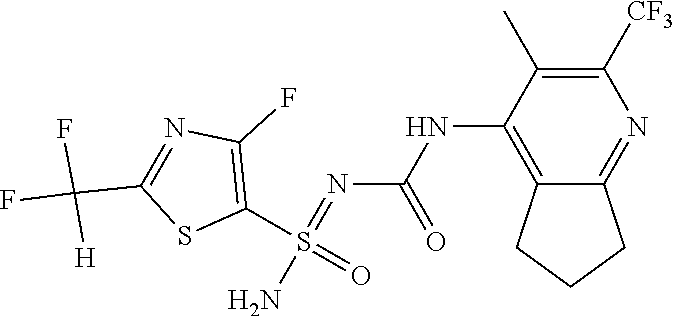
FC([H])(F)C1=NC(F)=C(S(N)(=O)=NC(NC2=C3CCCC3=NC([CF3])=C2C)=O)S1
